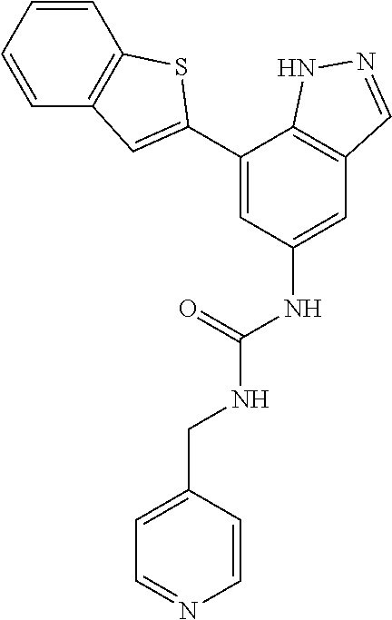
C1(C2=CC3=C(S2)C=CC=C3)=CC(NC(NCC2=CC=NC=C2)=O)=CC2=C1NN=C2
